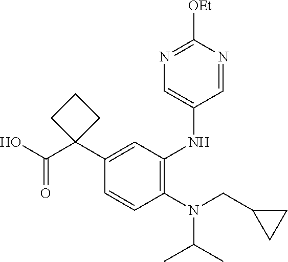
C1(N(CC2CC2)C(C)C)=C(NC2=CN=C([OEt])N=C2)C=C(C2(C(O)=O)CCC2)C=C1
